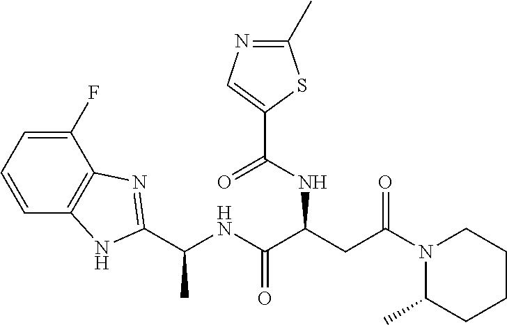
C1=C(F)C2=C(C=C1)NC(C(NC(C(CC(N1C(C)CCCC1)=O)NC(C1=CN=C(C)S1)=O)=O)C)=N2
